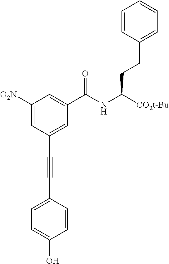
C1([O2N])=CC(C#CC2=CC=C(O)C=C2)=CC(C(NC([CO2t-Bu])CCC2=CC=CC=C2)=O)=C1
